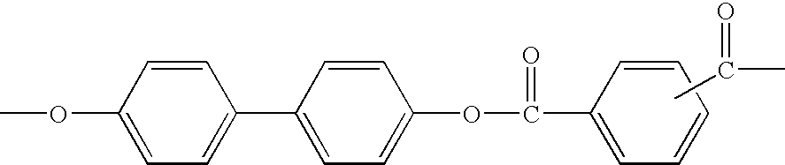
CC(=O)C.COC1=CC=C(C2=CC=C(OC(=O)C3=CC=CC=C3)C=C2)C=C1
